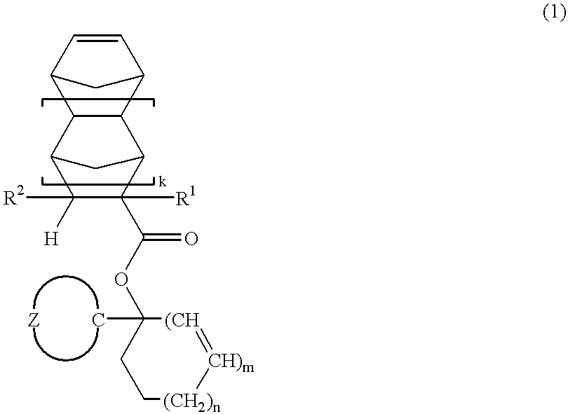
C12C(C3C=CC1C3)C1C(C(OC3(C)CC[(CH2)n][CH)m]=[(CH]3)=O)([R1])C([H])([R2])C2C1.[Z]
